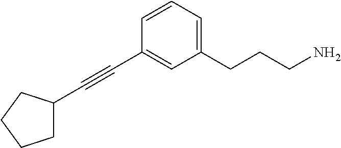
C1=CC=C(CCCN)C=C1C#CC1CCCC1
